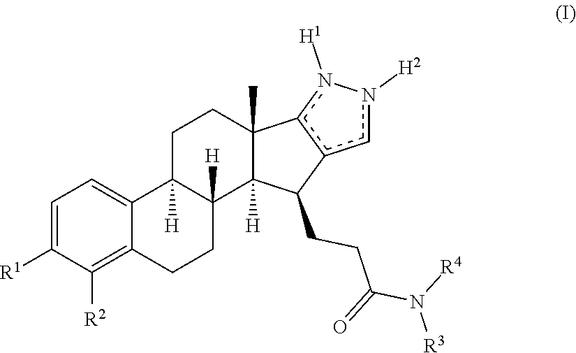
C1=C([R1])C([R2])=C2C(=C1)C1([H])C([H])(CC2)C2([H])C(C)(CC1)c1c(cn([H2])-n1[H1])C2CCC(N([R4])[R3])=O
